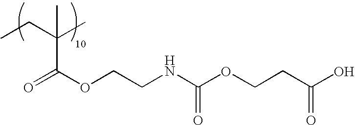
CCC(C)(C(OCCNC(OCCC(O)=O)=O)=O)C
